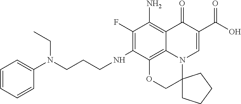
C1(F)=C(NCCCN(CC)C2=CC=CC=C2)C2=C3C(=C1N)C(=O)C(C(=O)O)=CN3C1(CO2)CCCC1
